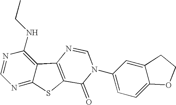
C1=NC(NCC)=C2C(=N1)SC1=C2N=CN(C2=CC=C3C(=C2)CCO3)C1=O
